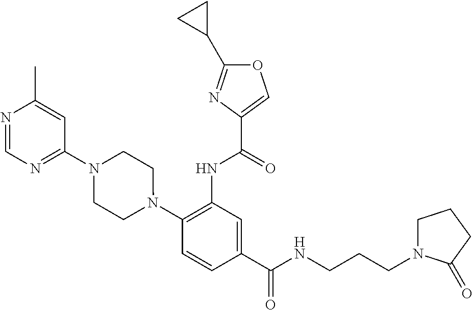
C1(NC(=O)C2=COC(C3CC3)=N2)=C(N2CCN(C3=NC=NC(C)=C3)CC2)C=CC(C(=O)NCCCN2CCCC2=O)=C1
